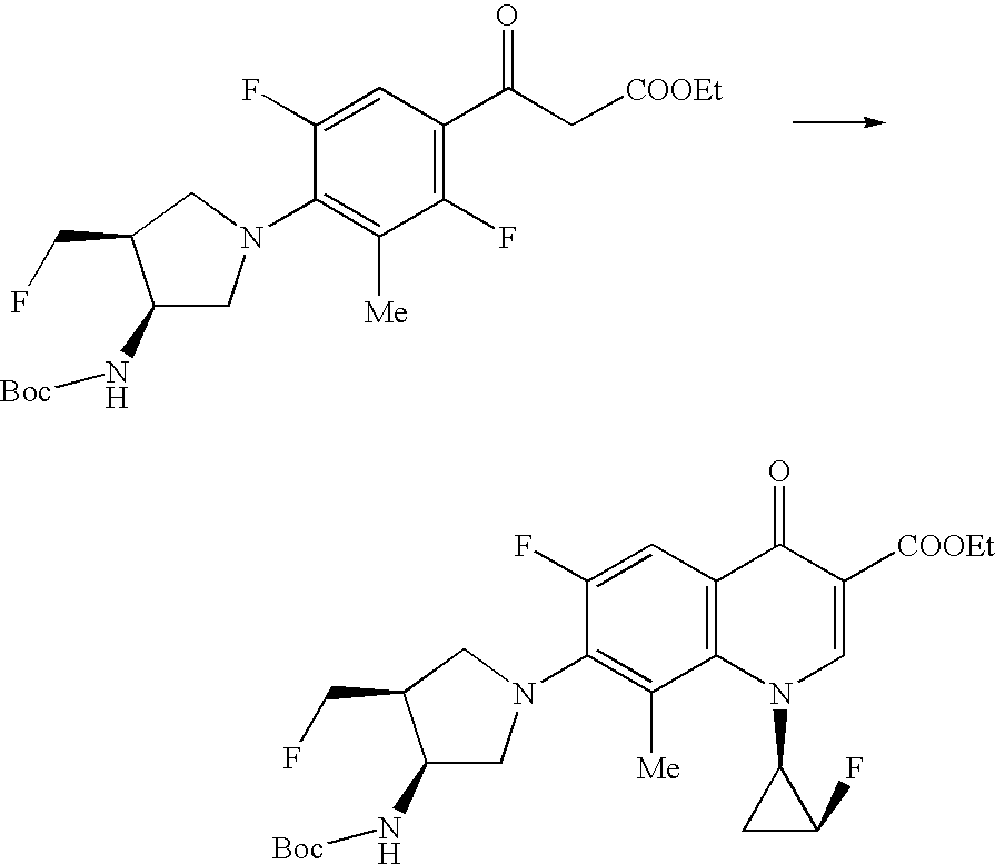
C1(F)=C(C(C[COOEt])=O)C=C(F)C(N2CC(N[Boc])C(CF)C2)=C1[Me].C12=C(C=C(F)C(N3CC(N[Boc])C(CF)C3)=C1[Me])C(=O)C([COOEt])=CN2C1CC1F
